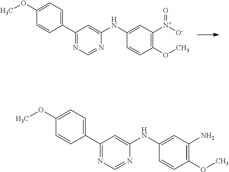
C1(C2=CC=C(OC)C=C2)=NC=NC(NC2=CC([N+]([O-])=O)=C(OC)C=C2)=C1.C1(C2=CC=C(OC)C=C2)=NC=NC(NC2=CC(N)=C(OC)C=C2)=C1
